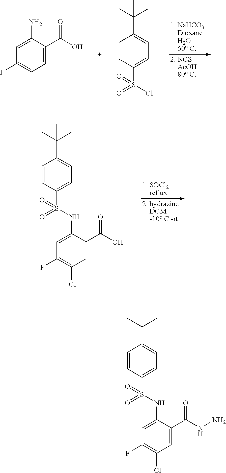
C1=CC(S(=O)(NC2=CC(F)=C(Cl)C=C2C(=O)O)=O)=CC=C1C(C)(C)C.[1. NaHCO3    Dioxane    H2O    60 C].[2. NCS    AcOH    80 C].C1=C(N)C(C(=O)O)=CC=C1F.C1=CC(S(=O)(Cl)=O)=CC=C1C(C)(C)C.C1=CC(S(=O)(NC2=CC(F)=C(Cl)C=C2C(=O)NN)=O)=CC=C1C(C)(C)C
